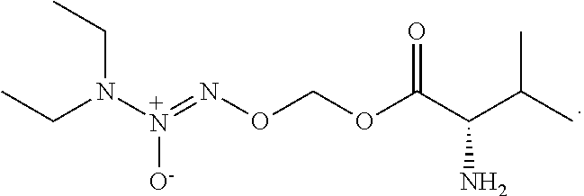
N([+N](=NOCOC(C(C(C)C)N)=O)[O-])(CC)CC
